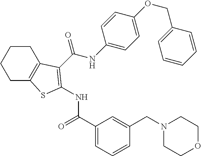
C1CC2=C(CC1)SC(NC(=O)C1=CC=CC(CN3CCOCC3)=C1)=C2C(NC1=CC=C(OCC2=CC=CC=C2)C=C1)=O
